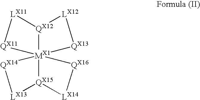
[LX12]1[QX13][MX1]234([QX12]1[LX11][QX11]2)[QX16][LX14][QX15]3[LX13][QX14]4
